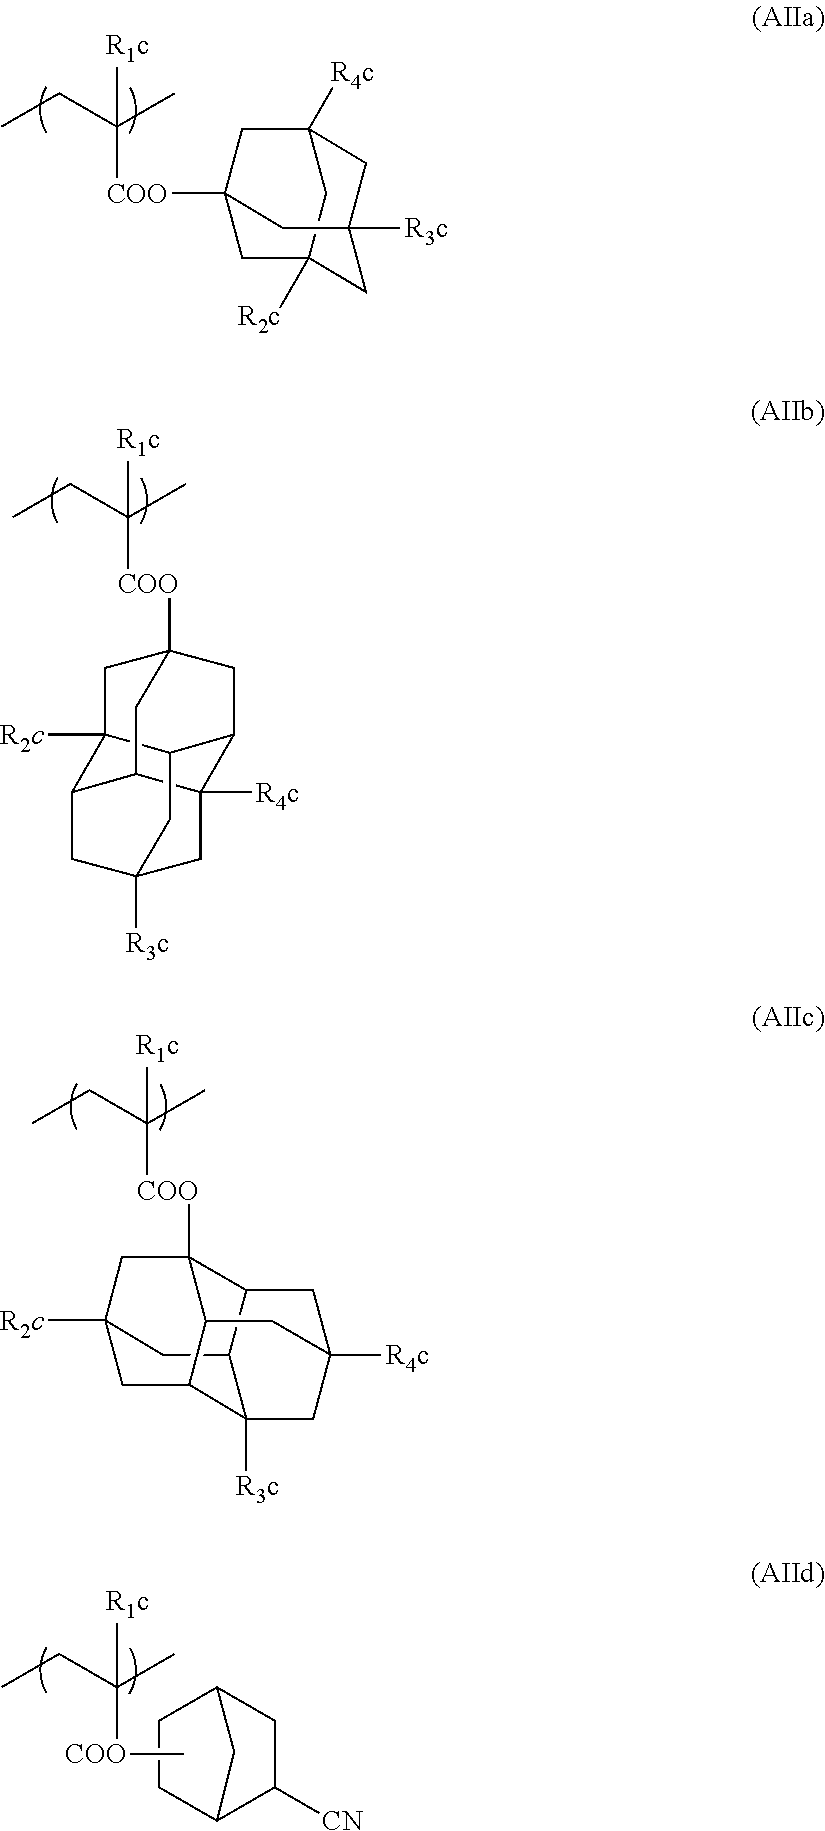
CCC(C)([R1c])[COO]C12CC3([R2c])CC([R3c])(CC([R4c])(C1)C3)C2.CCC(C)([R1c])[COO]C12CC3([R2c])C4C(C5([R4c])C(C3CC([R3c])(C5)C4)C1)C2.CCC(C)([R1c])[COO]C12C3C4C5([R3c])C(CC([R2c])(C4)C1)C2CC([R4c])(C5)C3.C12C([CN])CC(C1)CC2.C[COO]C(CC)(C)[R1c]
